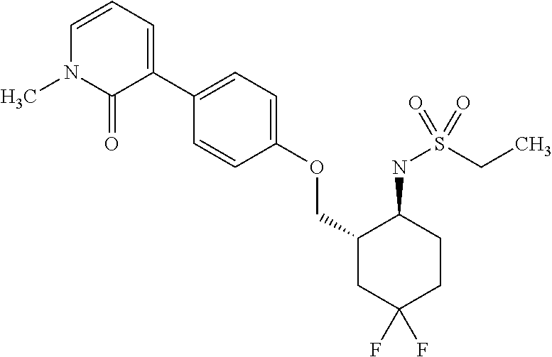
C1(C2=CC=C(OCC3CC(F)(F)CCC3NS(CC)(=O)=O)C=C2)=CC=CN(C)C1=O
